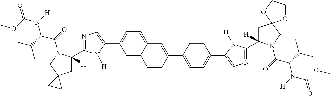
C1=C2C(=CC=C1C1=CN=C(C3([H])CC4(CN3C(C(N(C(=O)OC)[H])C(C)C)=O)CC4)N1[H])C=C(C1=CC=C(C3=CN=C(C4([H])CC5(CN4C(C(N(C(=O)OC)[H])C(C)C)=O)OCCO5)N3[H])C=C1)C=C2
